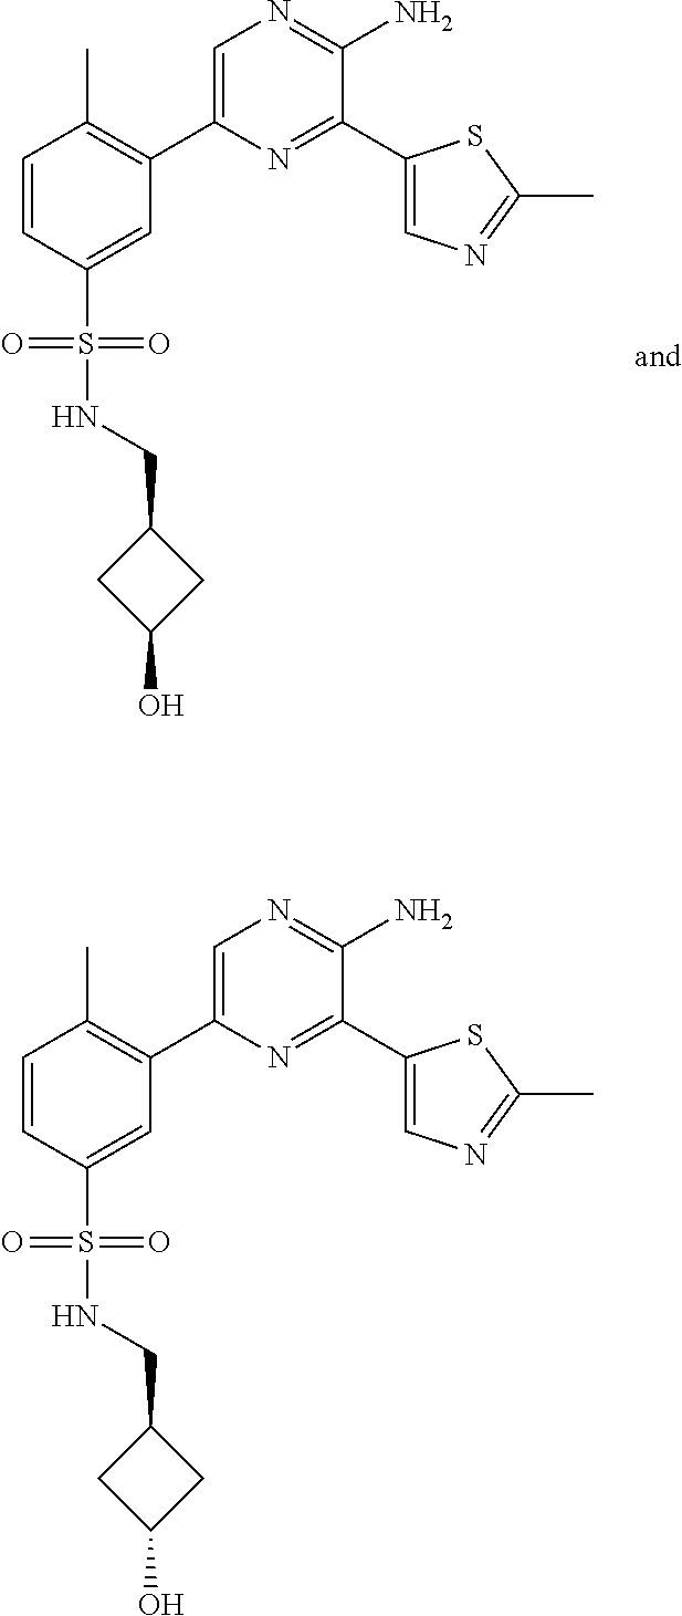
C1(C2=C(C)C=CC(S(=O)(=O)NCC3CC(O)C3)=C2)=CN=C(N)C(C2=CN=C(C)S2)=N1.C1(C2=C(C)C=CC(S(=O)(=O)NCC3CC(O)C3)=C2)=CN=C(N)C(C2=CN=C(C)S2)=N1
